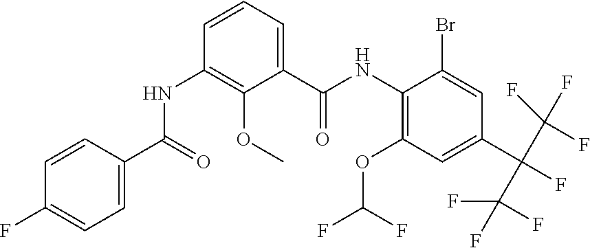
N(C1=C(OC(F)F)C=C(C(F)(C(F)(F)F)C(F)(F)F)C=C1Br)C(C1=CC=CC(NC(C2=CC=C(F)C=C2)=O)=C1OC)=O
